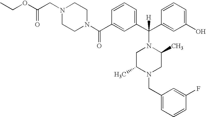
CCOC(CN1CCN(C(C2=CC(C(C3=CC(O)=CC=C3)([H])N3CC(C)N(CC4=CC=CC(F)=C4)CC3C)=CC=C2)=O)CC1)=O
